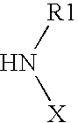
[R1]N[X]
